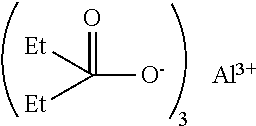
O=C([O-])([Et])[Et].[Al]
